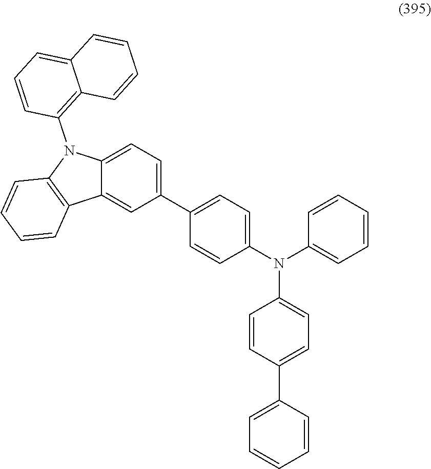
C1(C2=CC=C(N(C3=CC=CC=C3)C3=CC=C(C4=CC=CC=C4)C=C3)C=C2)=CC=C2C(=C1)C1=C(N2C2=C3C(=CC=C2)C=CC=C3)C=CC=C1
